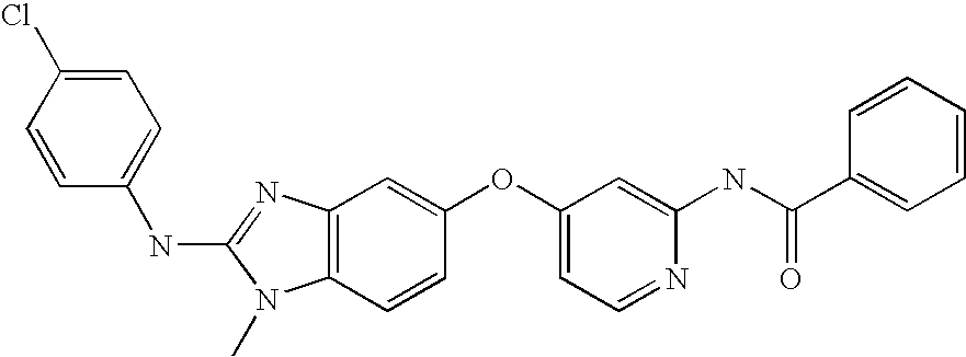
C1=C(Cl)C=CC(NC2=NC3=C(N2C)C=CC(OC2=CC=NC(NC(C4=CC=CC=C4)=O)=C2)=C3)=C1
